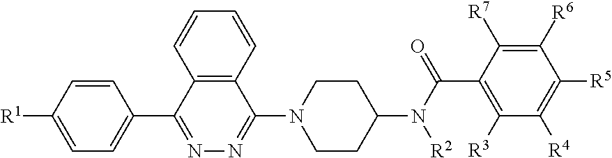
C1=C([R1])C=CC(C2=NN=C(N3CCC(N([R2])C(C4=C([R3])C([R4])=C([R5])C([R6])=C4[R7])=O)CC3)C3=C2C=CC=C3)=C1
